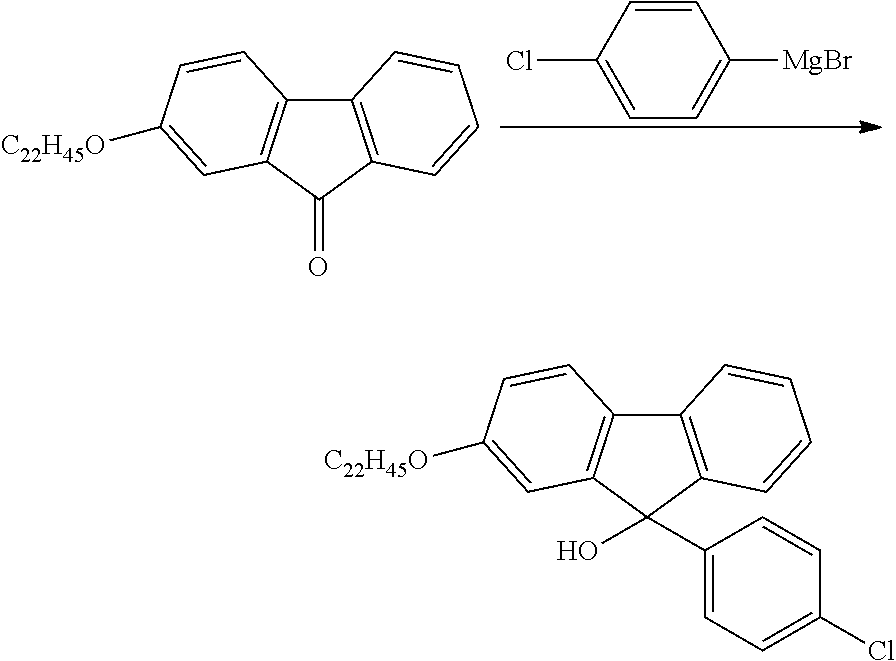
C12=C(C(=O)C3=C1C=CC([C22H45O])=C3)C=CC=C2.C1=CC(Cl)=CC=C1[MgBr].C12=C(C(O)(C3=CC=C(Cl)C=C3)C3=C1C=CC([C22H45O])=C3)C=CC=C2
